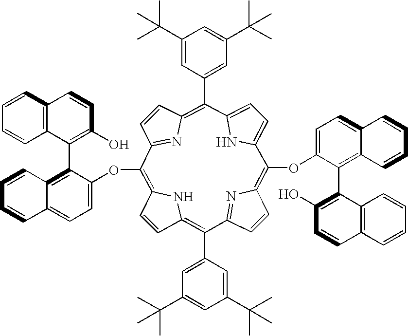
C1=CC2=C(C3=CC(C(C)(C)C)=CC(C(C)(C)C)=C3)C3=NC(=C(OC4=CC=C5C(=C4C4=C(O)C=CC6=C4C=CC=C6)C=CC=C5)C4=CC=C(N4)C(C4=CC(C(C)(C)C)=CC(C(C)(C)C)=C4)=C4C=CC(=N4)C(OC4=CC=C5C(=C4C4=C(O)C=CC6=C4C=CC=C6)C=CC=C5)=C1N2)C=C3
